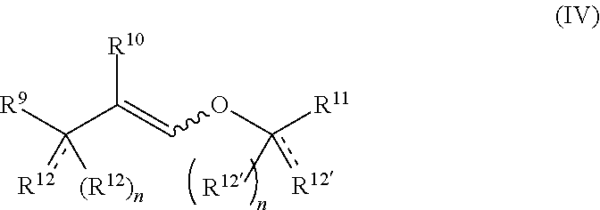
[R10]C(=COc([R11])([R12])[R12])c([R9])([(R12)n])[R12]
